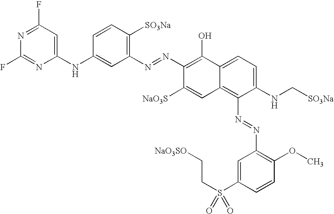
C1=CC([SO3Na])=C(N=NC2=C(O)C3=CC=C(NC[SO3Na])C(N=NC4=C(OC)C=CC(S(CC[NaO3SO])(=O)=O)=C4)=C3C=C2[NaO3S])C=C1NC1=CC(F)=NC(F)=N1
